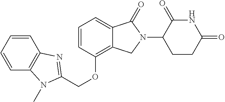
C(OC1=C2C(=CC=C1)C(=O)N(C1C(=O)NC(=O)CC1)C2)C1=NC2=C(C=CC=C2)N1C
